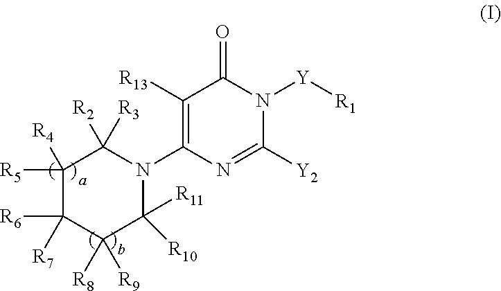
C1([R5])([R4])C([R6])([R7])C([R8])([R9])C([R11])([R10])N(C2=C([R13])C(=O)N([Y][R1])C([Y2])=N2)C1([R2])[R3]
